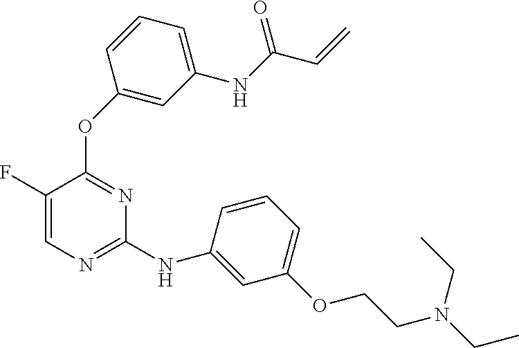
C1=C(F)C(OC2=CC(NC(=O)C=C)=CC=C2)=NC(NC2=CC(OCCN(CC)CC)=CC=C2)=N1
